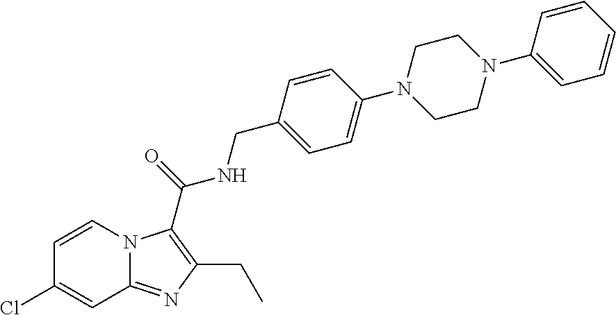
C1=CN2C(=NC(CC)=C2C(NCC2=CC=C(N3CCN(C4=CC=CC=C4)CC3)C=C2)=O)C=C1Cl
